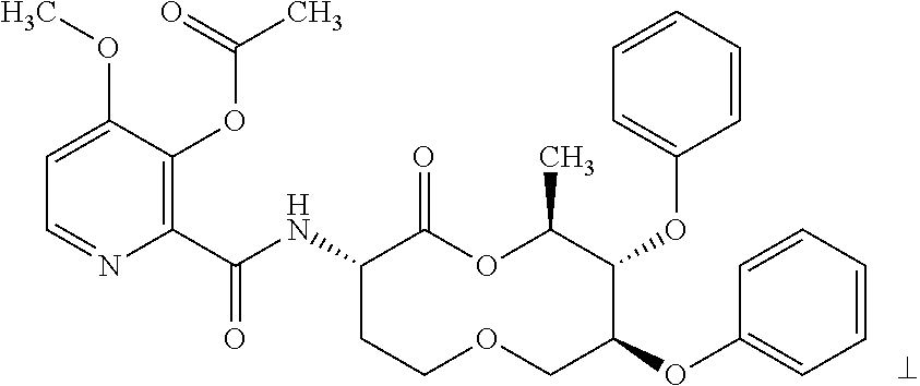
C1(C(NC2CCOCC(OC3=CC=CC=C3)C(OC3=CC=CC=C3)C(C)OC2=O)=O)=C(OC(C)=O)C(OC)=CC=N1
